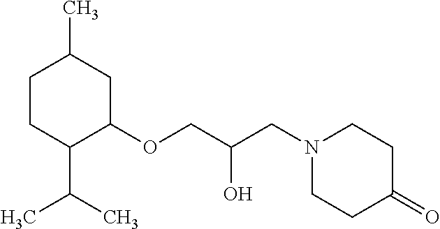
C1CC(C(C)C)C(OCC(O)CN2CCC(=O)CC2)CC1C
